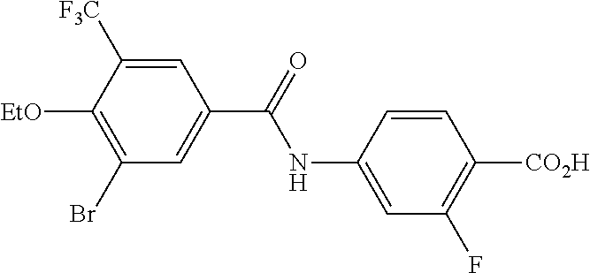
C1=C(NC(=O)C2=CC(Br)=C([EtO])C([F3C])=C2)C=CC([CO2H])=C1F
